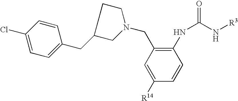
C1([R14])=CC(CN2CCC(CC3=CC=C(Cl)C=C3)C2)=C(NC(N[R3])=O)C=C1
